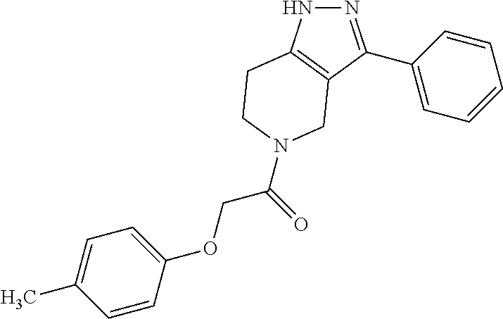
N1N=C(C2=CC=CC=C2)C2=C1CCN(C(COC1=CC=C(C)C=C1)=O)C2
